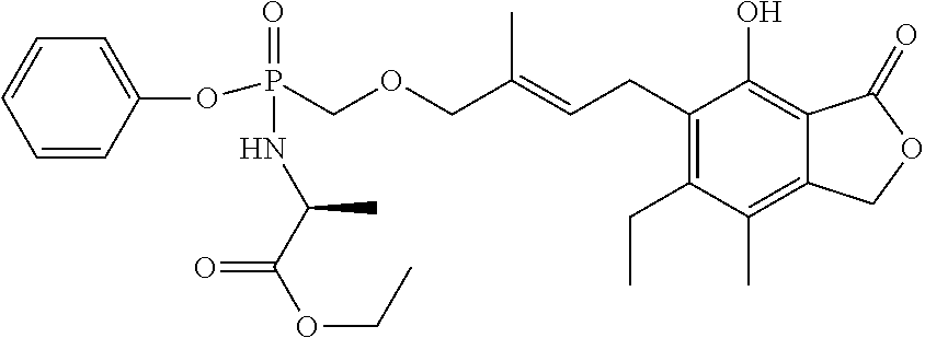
C1(CC=C(COCP(OC2=CC=CC=C2)(NC(C)C(=O)OCC)=O)C)=C(CC)C(C)=C2C(=C1O)C(=O)OC2
